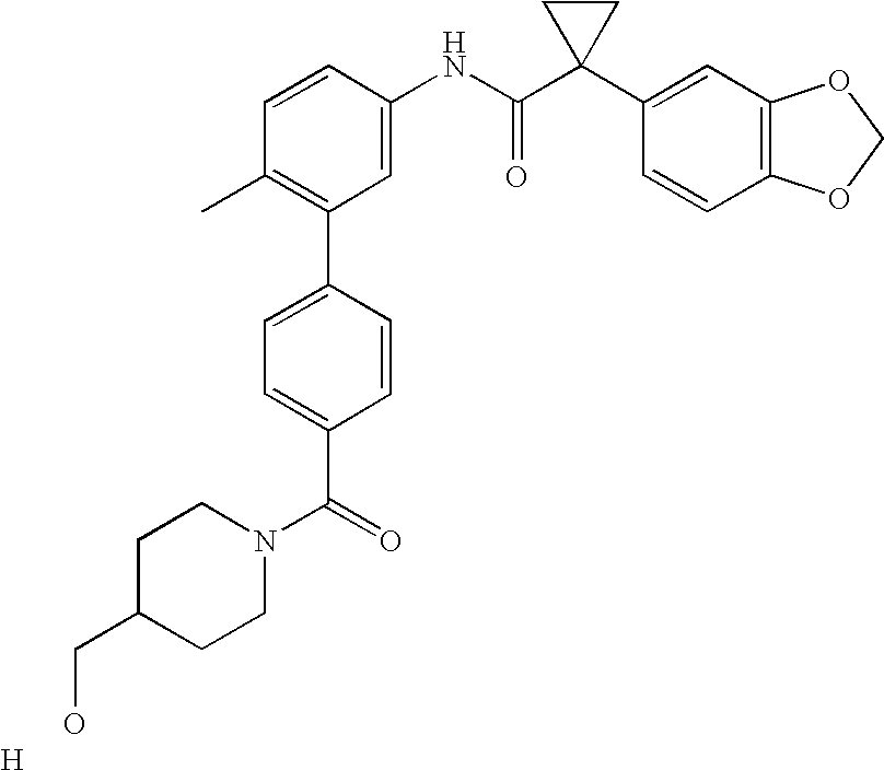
C1=CC(NC(C2(C3=CC4=C(C=C3)OCO4)CC2)=O)=CC(C2=CC=C(C(=O)N3CCC(CO)CC3)C=C2)=C1C.[H]
